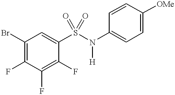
C1(Br)=C(F)C(F)=C(F)C(S(N([H])C2=CC=C([OMe])C=C2)(=O)=O)=C1
